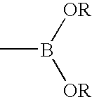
CB([OR])[OR]
